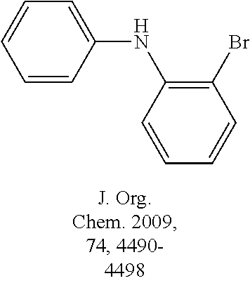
C1=CC=CC(Br)=C1NC1=CC=CC=C1
